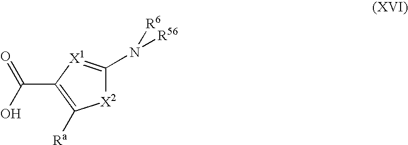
[X2]1C(N([R56])[R6])=[X1]C(C(O)=O)=C1[Ra]
